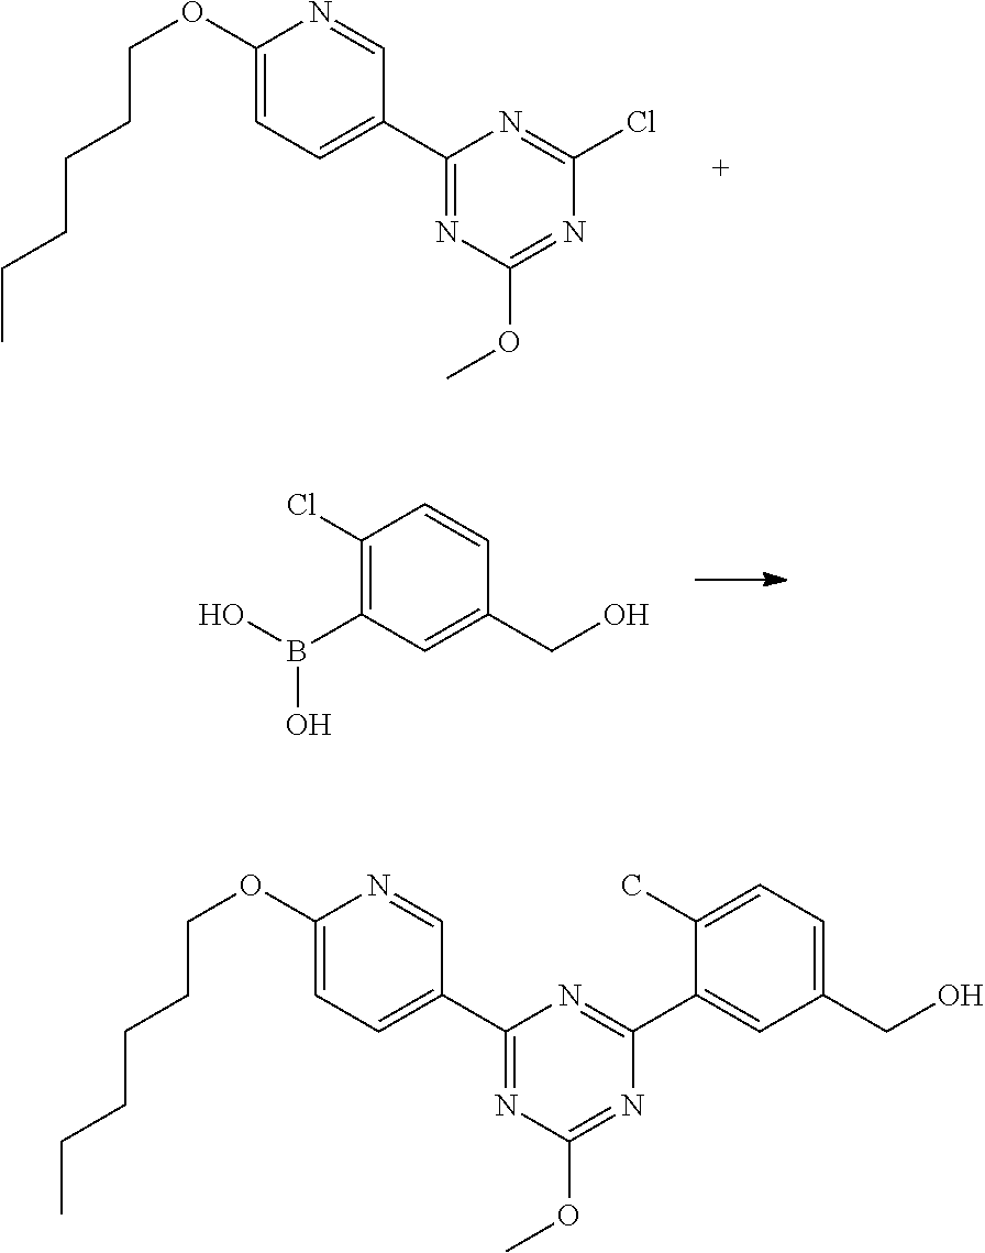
C1(OCCCCCC)=CC=C(C2=NC(OC)=NC(Cl)=N2)C=N1.ClC1=C(B(O)O)C=C(CO)C=C1.C1(OCCCCCC)=CC=C(C2=NC(OC)=NC(C3=CC(CO)=CC=C3C)=N2)C=N1
